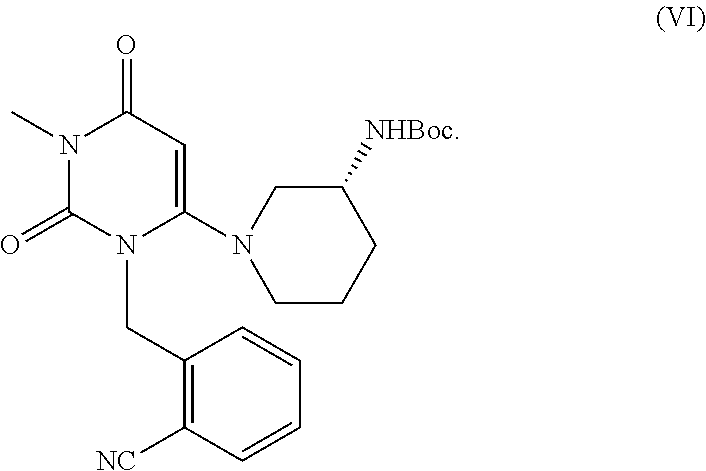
N1(C)C(=O)N(CC2=C([NC])C=CC=C2)C(N2CCCC([NHBoc])C2)=CC1=O
